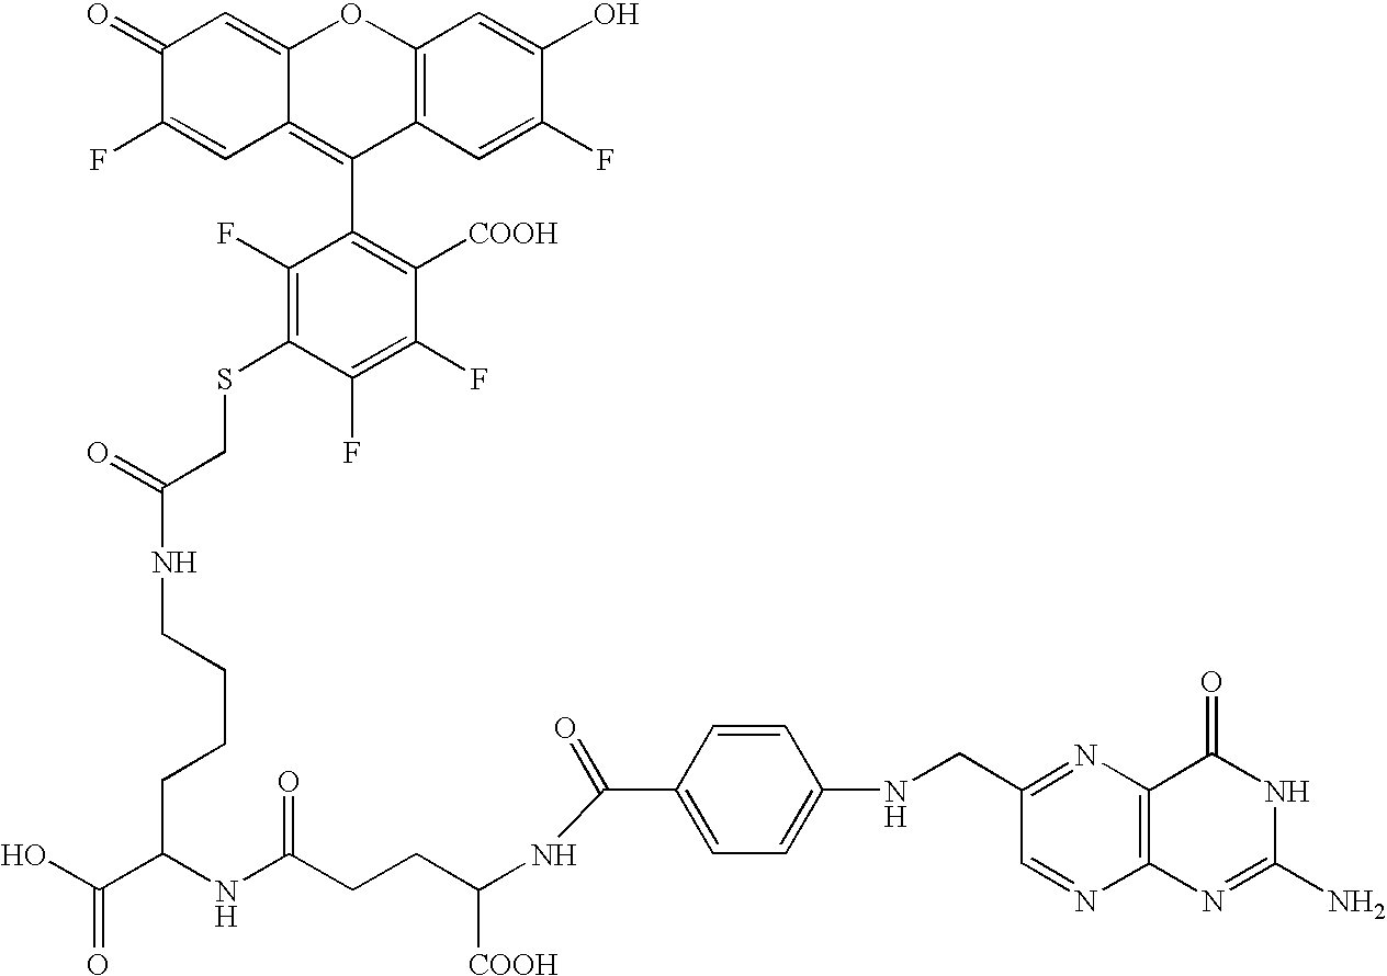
C(C(NC(CCC(NC(C1=CC=C(NCC2=NC3=C(N=C2)N=C(N)NC3=O)C=C1)=O)[COOH])=O)CCCCNC(CSC1=C(F)C(C2=C3C(=CC(=O)C(F)=C3)OC3=C2C=C(F)C(O)=C3)=C([COOH])C(F)=C1F)=O)(O)=O
